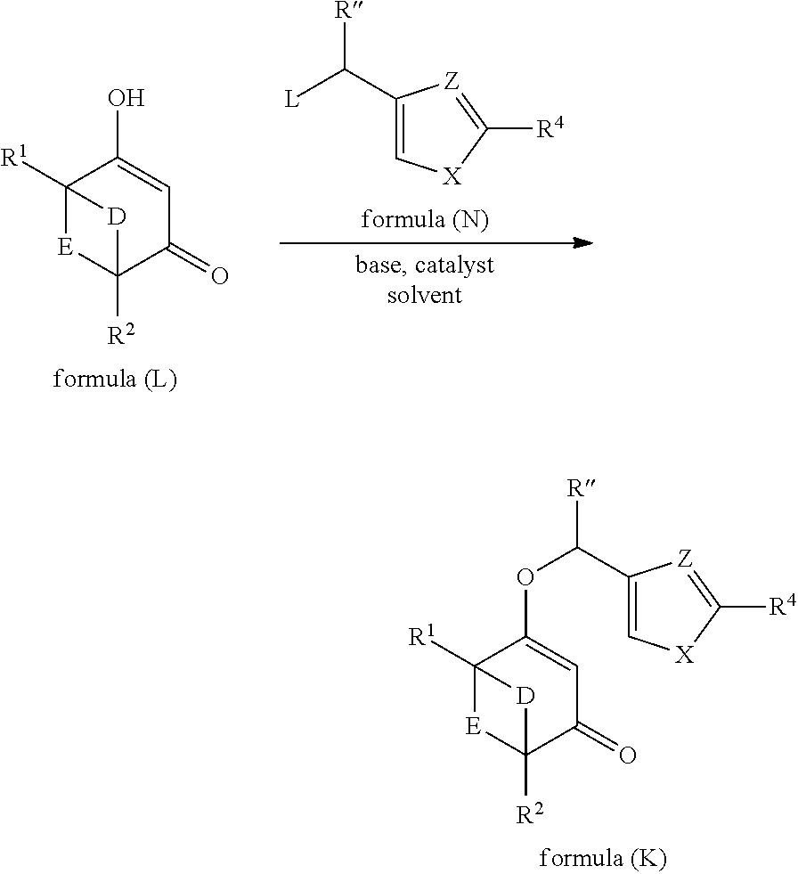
C12([R1])[E]C([R2])(C(=O)C=C1OC(C1=C[X]C([R4])=[Z]1)[R])[D]2.[L]C(C1=C[X]C([R4])=[Z]1)[R].C12([R1])[E]C([R2])(C(=O)C=C1O)[D]2
